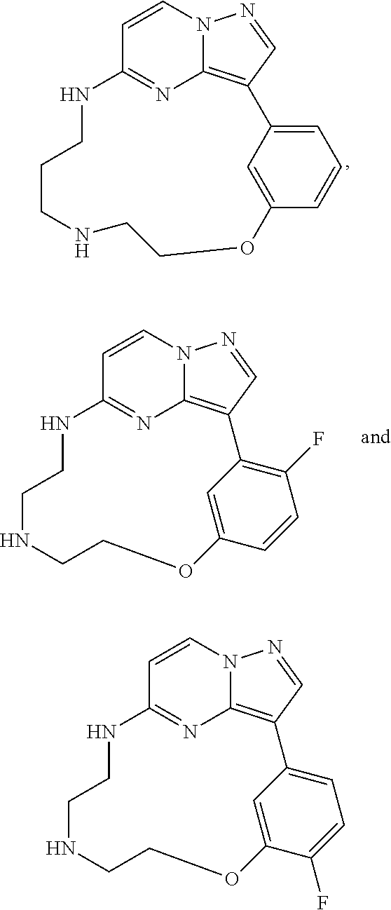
C1=CN2C3=C(C=N2)C2=CC=CC(=C2)OCCNCCCNC1=N3.C1=CN2C3=C(C=N2)C2=C(F)C=CC(=C2)OCCNCCNC1=N3.C1=CN2C3=C(C=N2)C2=CC=C(F)C(=C2)OCCNCCNC1=N3
